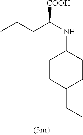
CCCC(NC1CCC(CC)CC1)[COOH]
